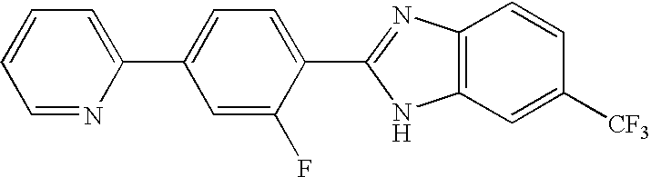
C1=NC(C2=CC=C(C3=NC4=C(N3)C=C([CF3])C=C4)C(F)=C2)=CC=C1
